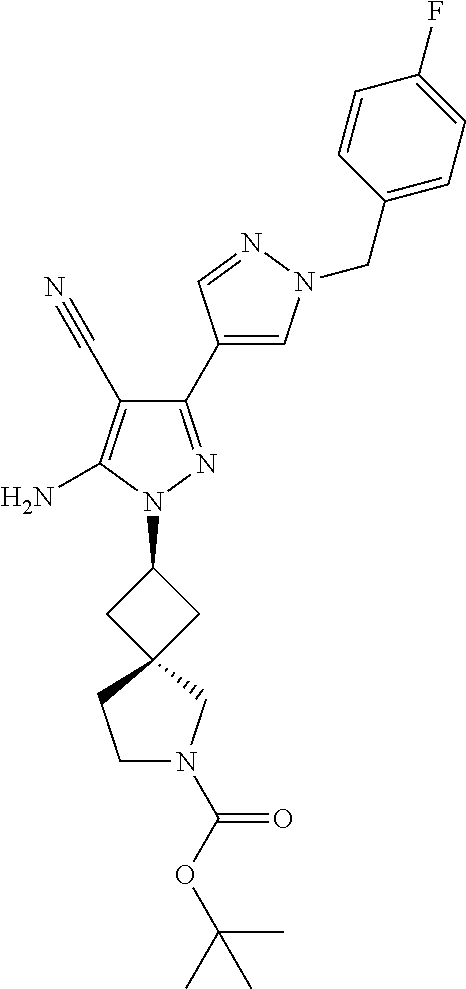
C1(C2=CN(CC3=CC=C(F)C=C3)N=C2)=NN(C2CC3(C2)CN(C(OC(C)(C)C)=O)CC3)C(N)=C1C#N
